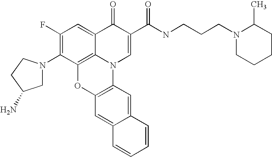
C1(F)=C(N2CC(N)CC2)C2=C3C(=C1)C(=O)C(C(=O)NCCCN1C(C)CCCC1)=CN3C1=C(O2)C=C2C(=C1)C=CC=C2
